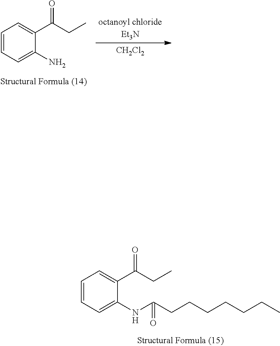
C1=CC=C(N)C(C(CC)=O)=C1.[CH2Cl2].C1=CC=C(NC(CCCCCCC)=O)C(C(CC)=O)=C1
